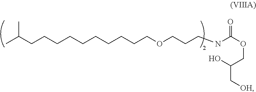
CC(C)CCCCCCCCCCOCCCNC(=O)OCC(O)C[OH]
